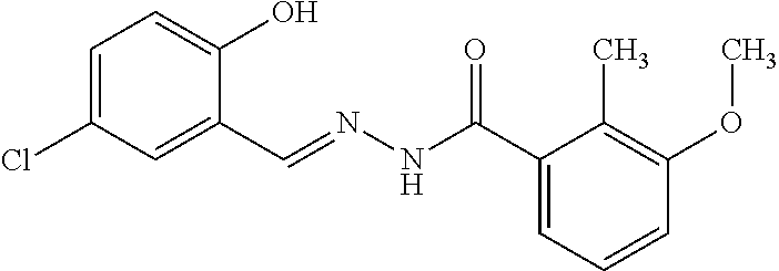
C1=C(Cl)C=C(C=NNC(C2=CC=CC(OC)=C2C)=O)C(O)=C1
